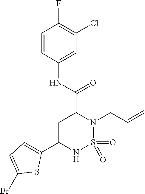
C1C(C2=CC=C(Br)S2)NS(=O)(=O)N(CC=C)C1C(NC1=CC(Cl)=C(F)C=C1)=O
